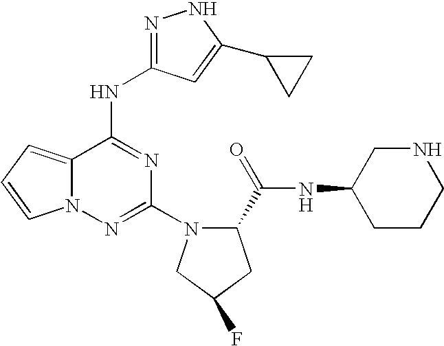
N1=C(NC2=NC(N3C(C(=O)NC4CCCNC4)CC(F)C3)=NN3C2=CC=C3)C=C(C2CC2)N1
